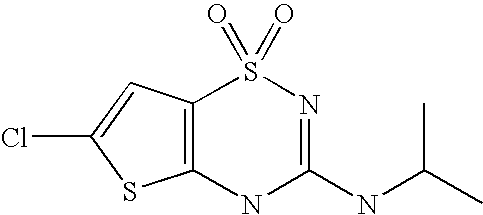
C12=C(NC(NC(C)C)=NS1(=O)=O)SC(Cl)=C2
